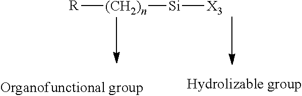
[(CH2)n]([R])[Si][X3]
